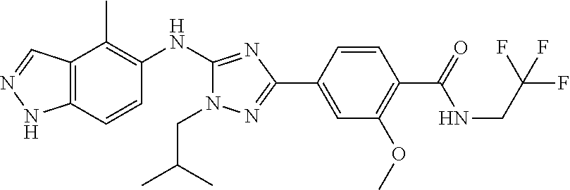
C12=C(C=CC(NC3=NC(C4=CC(OC)=C(C(=O)NCC(F)(F)F)C=C4)=NN3CC(C)C)=C1C)NN=C2
